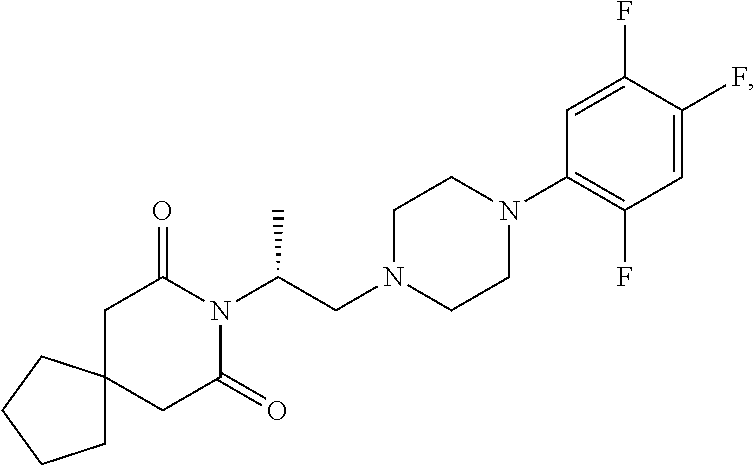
C1CCCC12CC(=O)N(C(CN1CCN(C3=C(F)C=C(F)C(F)=C3)CC1)C)C(=O)C2
